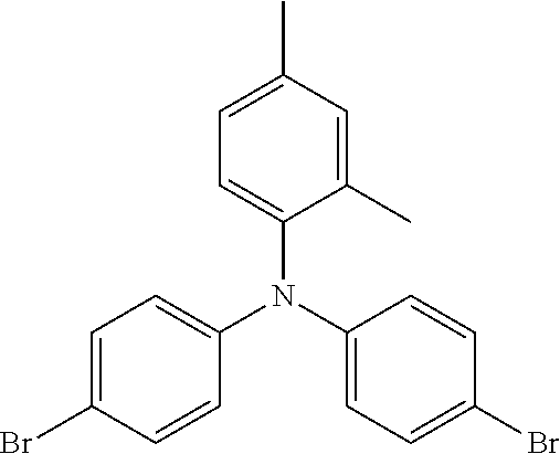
C1(C)=CC(C)=CC=C1N(C1=CC=C(Br)C=C1)C1=CC=C(Br)C=C1
